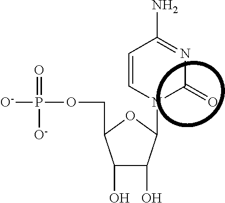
[O-]P(OCC1C(O)C(O)c(n2C=CC(N)=NC2=O)O1)(=O)[O-]
